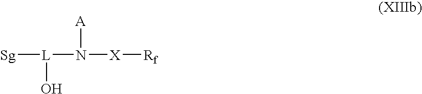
[Sg][L](N([X][Rf])[A])O
